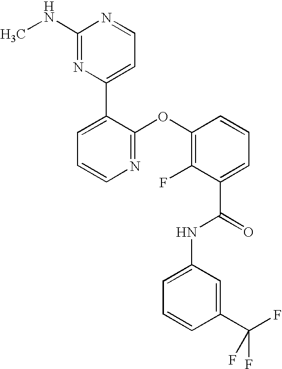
N1=C(OC2=C(F)C(C(=O)NC3=CC=CC(C(F)(F)F)=C3)=CC=C2)C(C2=CC=NC(NC)=N2)=CC=C1
